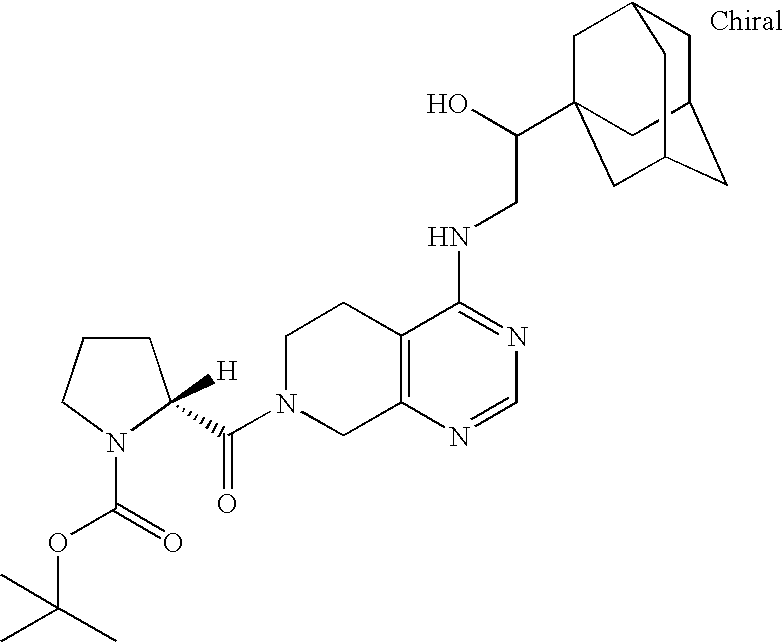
C(=O)(N1CC2=C(CC1)C(NCC(O)C13CC4CC(CC(C1)C4)C3)=NC=N2)C1([H])N(C(OC(C)(C)C)=O)CCC1
